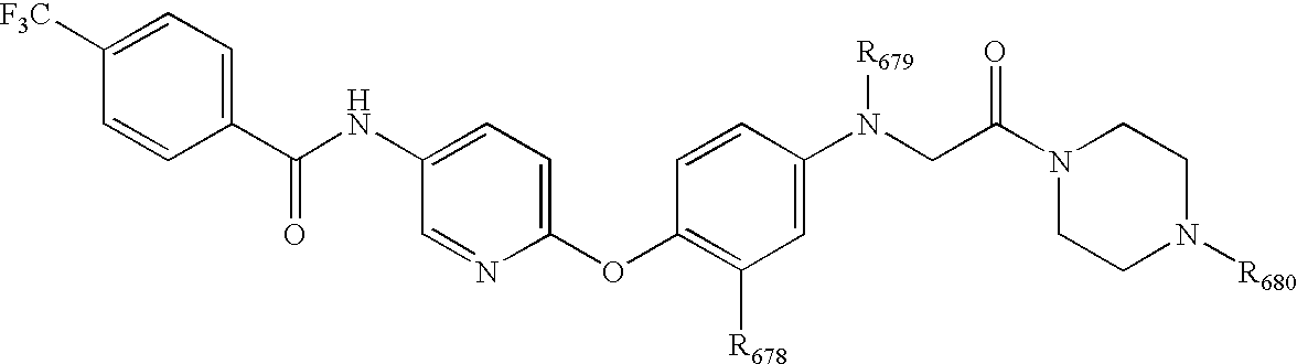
C1(C(NC2=CC=C(OC3=C([R678])C=C(N(CC(N4CCN([R680])CC4)=O)[R679])C=C3)N=C2)=O)=CC=C([F3C])C=C1
